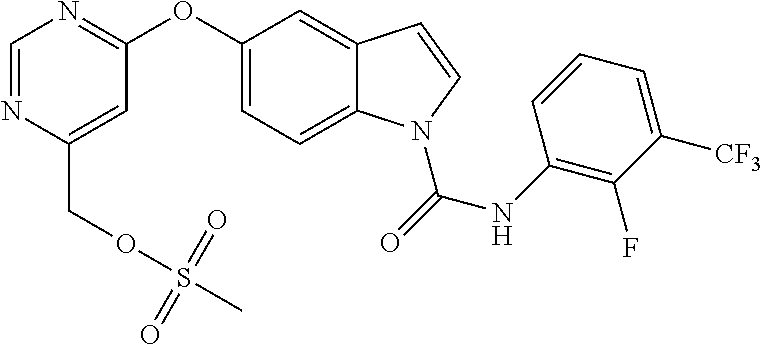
C(C1=CC(OC2=CC=C3C(=C2)C=CN3C(=O)NC2=C(F)C([CF3])=CC=C2)=NC=N1)OS(C)(=O)=O
